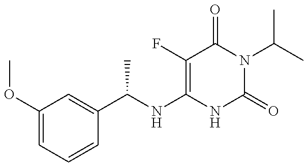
C1(OC)=CC=CC(C(NC2=C(F)C(=O)N(C(C)C)C(=O)N2)C)=C1
